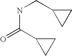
N(CC1CC1)C(=O)C1CC1
